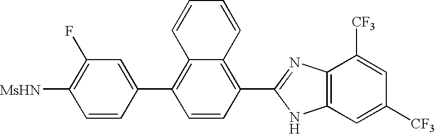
C1=C(C2=C3C(=C(C4=NC5=C(N4)C=C([CF3])C=C5[CF3])C=C2)C=CC=C3)C=CC([MsHN])=C1F
